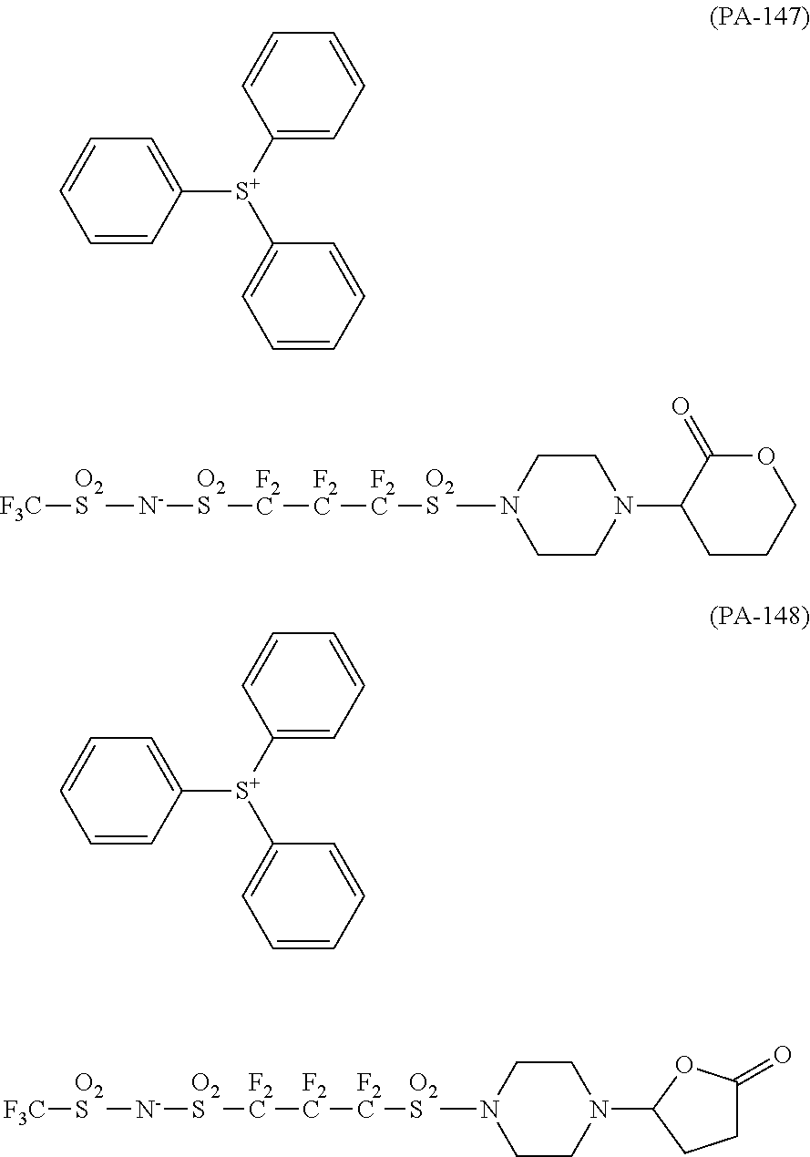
C1=CC([S+](C2=CC=CC=C2)C2=CC=CC=C2)=CC=C1.[O2S]([F2C][F2C][F2C][O2S][N-][O2S][F3C])N1CCN(C2CCCOC2=O)CC1.C1=CC([S+](C2=CC=CC=C2)C2=CC=CC=C2)=CC=C1.[O2S]([F2C][F2C][F2C][O2S][N-][O2S][F3C])N1CCN(C2OC(=O)CC2)CC1
